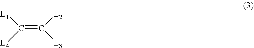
C(=C([L2])[L3])([L1])[L4]
